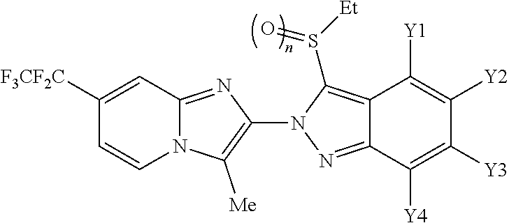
N12C(=NC(N3N=C4C(=C3S([Et])=O)C([Y1])=C([Y2])C([Y3])=C4[Y4])=C1[Me])C=C([F3CF2C])C=C2
